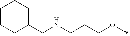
C1CCC(CNCCCOC)CC1
